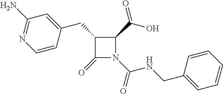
C1(CC2=CC(N)=NC=C2)C(=O)N(C(=O)NCC2=CC=CC=C2)C1C(O)=O
